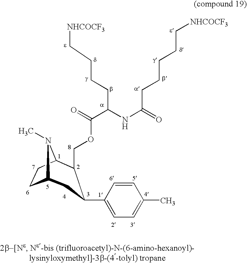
C(C(NC(CCCCC[NHCOCF3])=O)CCCC[NHCOCF3])(=O)OCC1C2CCC(N2C)CC1C1=CC=C(C)C=C1
